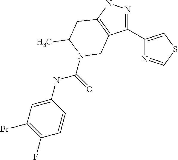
N1=C(C2=CSC=N2)C2=C(N1)CC(C)N(C(=O)NC1=CC(Br)=C(F)C=C1)C2
